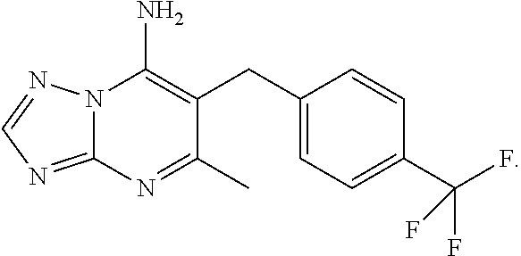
C1(CC2=C(N)N3C(=NC=N3)N=C2C)=CC=C(C(F)(F)F)C=C1
